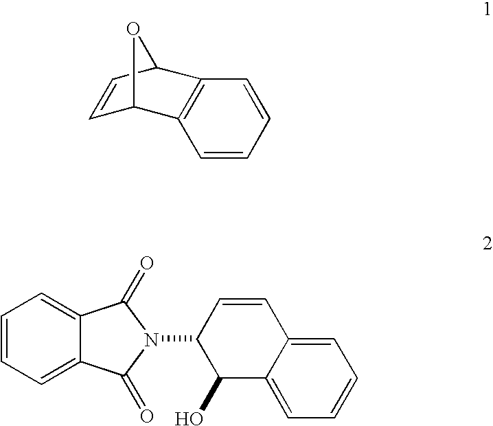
C1=CC2C3=C(C1O2)C=CC=C3.C1=C2C(=CC=C1)C(O)C(N1C(=O)C3=CC=CC=C3C1=O)C=C2
